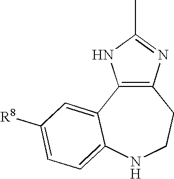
C12=C(C3=CC([R8])=CC=C3NCC1)NC(C)=N2
